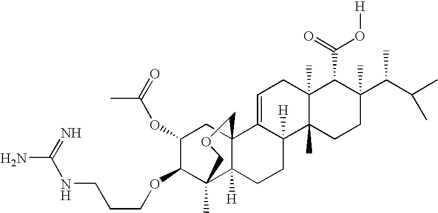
C1=C2C([H])(C3(C)C(C)(C1)C(C(=O)O[H])C(C(C(C)C)C)(C)CC3)CCC1([H])C3(C)C(OCCCNC(N)=N)C(OC(C)=O)CC21COC3
